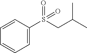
C1=C(S(CC(C)C)(=O)=O)C=CC=C1
